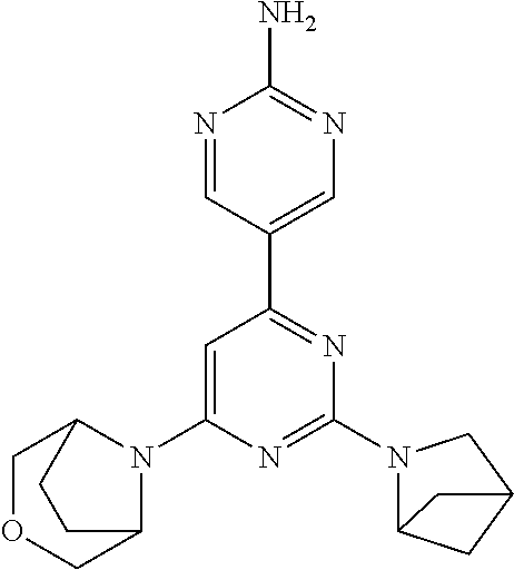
C1=C(N2C3COCC2CC3)N=C(N2C3CC(C2)C3)N=C1C1=CN=C(N)N=C1
